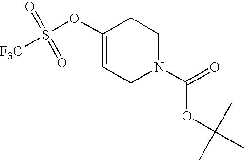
C1(OS(=O)([F3C])=O)=CCN(C(=O)OC(C)(C)C)CC1
